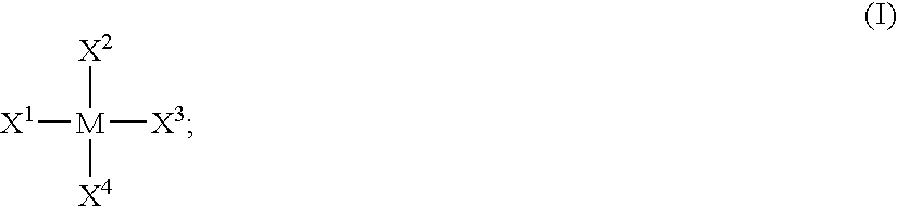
[X2][M]([X1])([X3])[X4]
